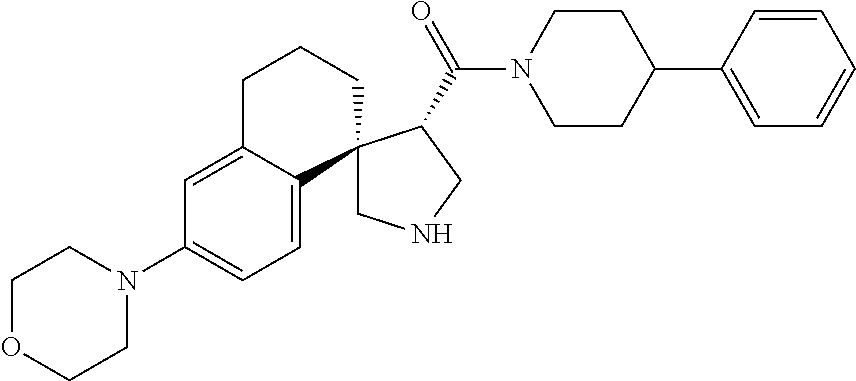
C1NCC(C(N2CCC(C3=CC=CC=C3)CC2)=O)C12C1=CC=C(N3CCOCC3)C=C1CCC2
